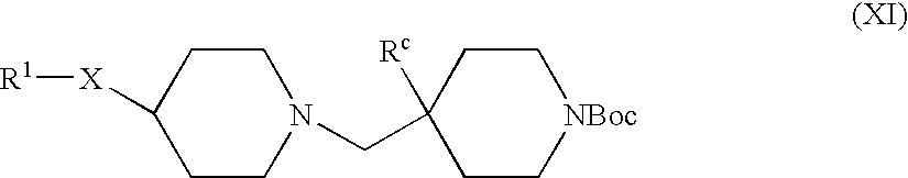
C1([X][R1])CCN(CC2([Rc])CC[NBoc]CC2)CC1
